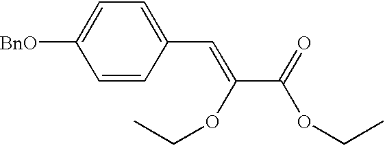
C1=C([BnO])C=CC(C=C(C(=O)OCC)OCC)=C1
